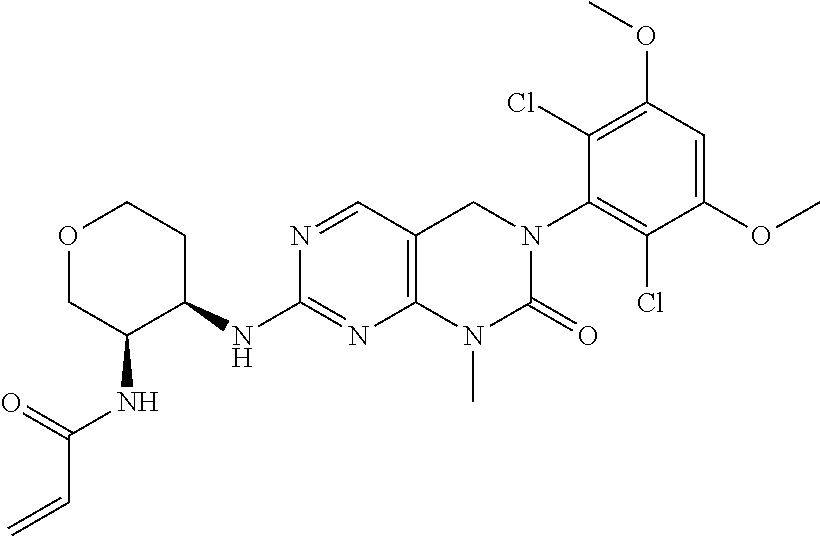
C12=C(C=NC(NC3CCOCC3NC(C=C)=O)=N1)CN(C1=C(Cl)C(OC)=CC(OC)=C1Cl)C(=O)N2C
